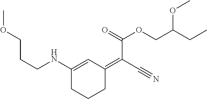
C(CNC1=CC(=C(C#N)C(=O)OCC(CC)OC)CCC1)COC
